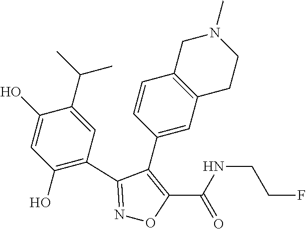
N1=C(C2=C(O)C=C(O)C(C(C)C)=C2)C(C2=CC3=C(C=C2)CN(C)CC3)=C(C(NCCF)=O)O1
